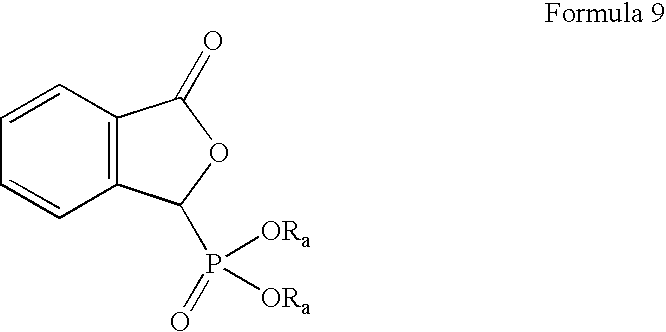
C12=C(C=CC=C1)C(=O)OC2P(=O)([ORa])[ORa]
